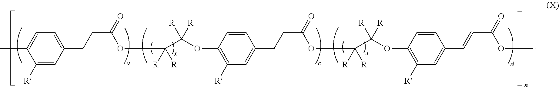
O(C(C([R])([R])OC(CCC1=CC=C(C)C([R])=C1)=O)([R])[R])C1=C([R])C=C(CCC(=O)OC(C(OC2=C([R])C=C(C=CC(=O)OC)C=C2)([R])[R])([R])[R])C=C1
